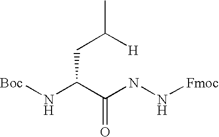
C(C(C(NN[Fmoc])=O)N[Boc])C([H])C
